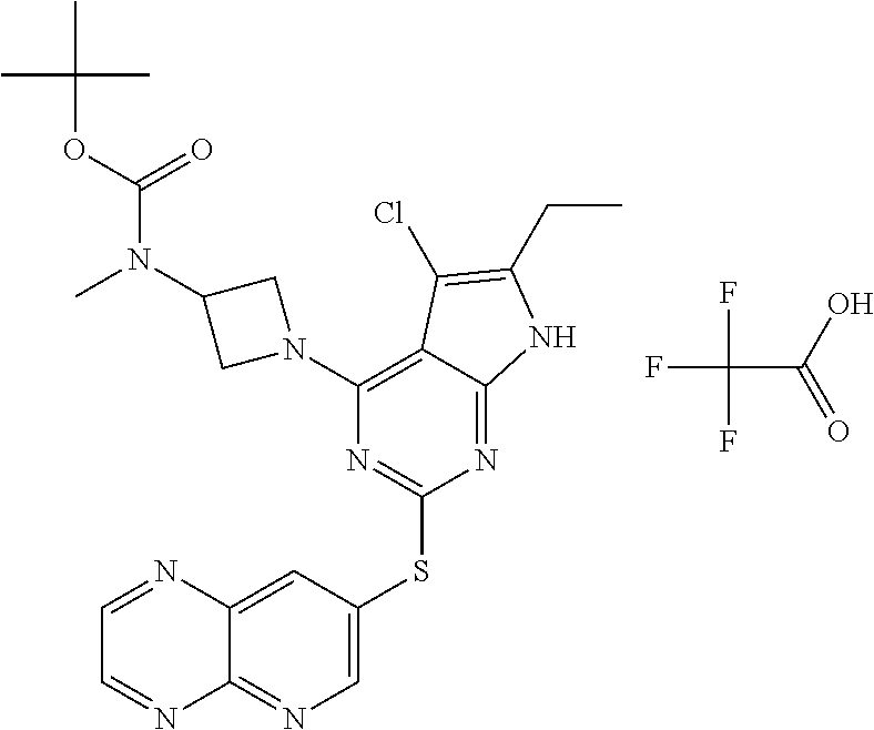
FC(C(O)=O)(F)F.C1=C(SC2=NC(N3CC(N(C)C(=O)OC(C)(C)C)C3)=C3C(=N2)NC(CC)=C3Cl)C=C2C(=N1)N=CC=N2
